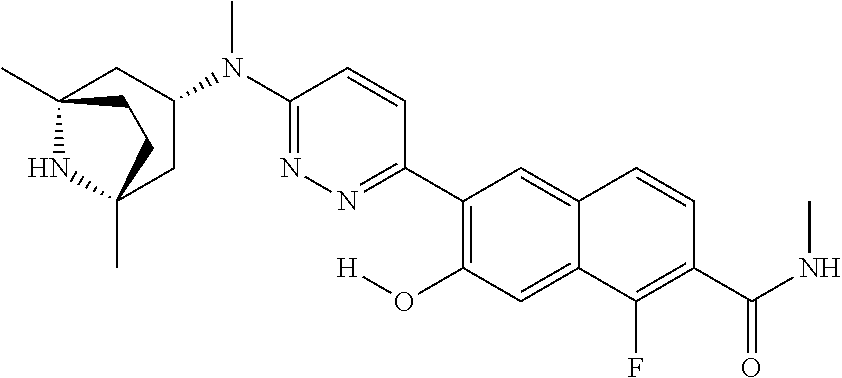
C12(C)NC(C)(CC(N(C3=NN=C(C4=C(O[H])C=C5C(=C4)C=CC(C(NC)=O)=C5F)C=C3)C)C1)CC2
